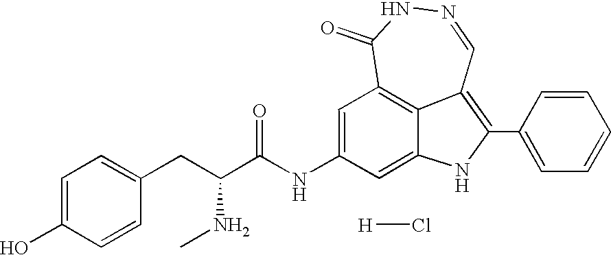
C1=C(O)C=CC(CC(C(NC2=CC3=C4C(=C(C5=CC=CC=C5)NC4=C2)C=NNC3=O)=O)NC)=C1.[H]Cl
